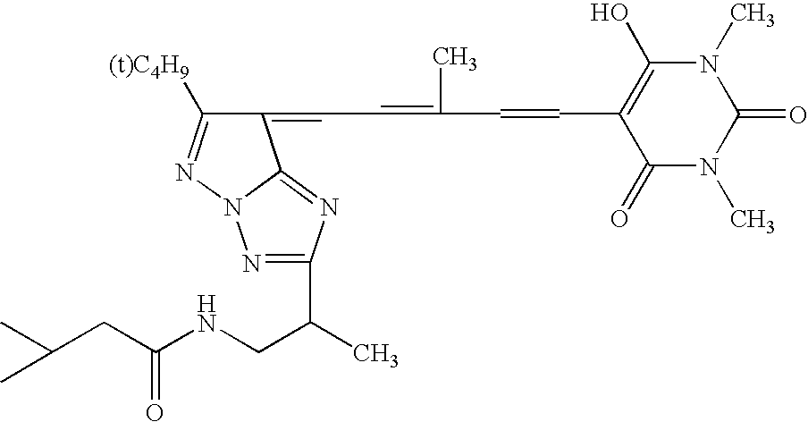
C1(=CC=C(C)C=CC2=C(O)N(C)C(=O)N(C)C2=O)C([(t)C4H9])=NN2C1=NC(C(C)CNC(CC(C)C)=O)=N2
